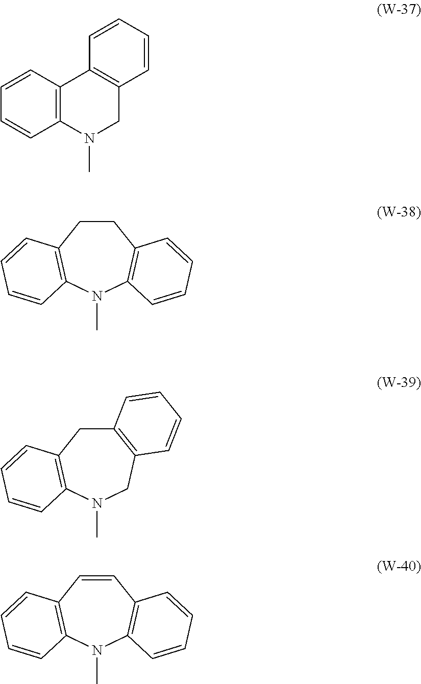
C12=C(C=CC=C1)C1=C(CN2C)C=CC=C1.C1CC2=C(N(C)C3=C1C=CC=C3)C=CC=C2.C12=C(CN(C)C3=C(C1)C=CC=C3)C=CC=C2.C1=CC2=C(N(C)C3=C1C=CC=C3)C=CC=C2
